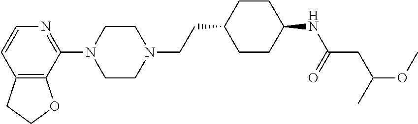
C12=C(C(N3CCN(CCC4CCC(NC(CC(OC)C)=O)CC4)CC3)=NC=C1)OCC2
